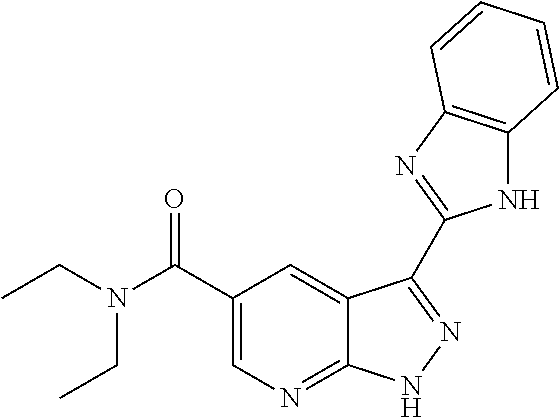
C(N(C(C1=CN=C2C(=C1)C(C1=NC3=C(N1)C=CC=C3)=NN2)=O)CC)C
